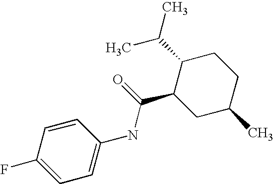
C1(NC(C2CC(C)CCC2C(C)C)=O)=CC=C(F)C=C1
